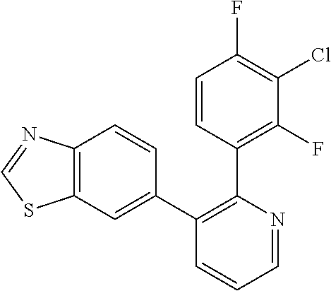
C1=CC(C2=C(C3=CC4=C(C=C3)N=CS4)C=CC=N2)=C(F)C(Cl)=C1F
